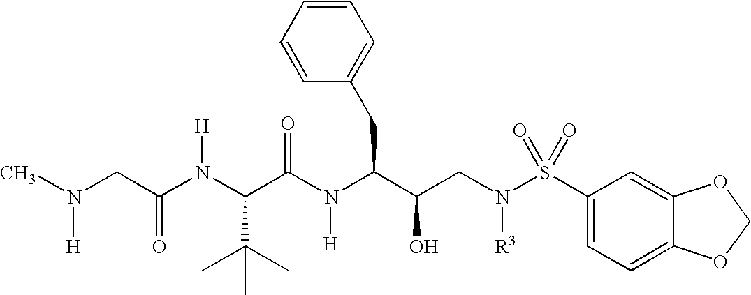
C(N(C(C(N(C(C(CN(S(C1=CC=C2C(=C1)OCO2)(=O)=O)[R3])O)CC1=CC=CC=C1)[H])=O)C(C)(C)C)[H])(CN(C)[H])=O
